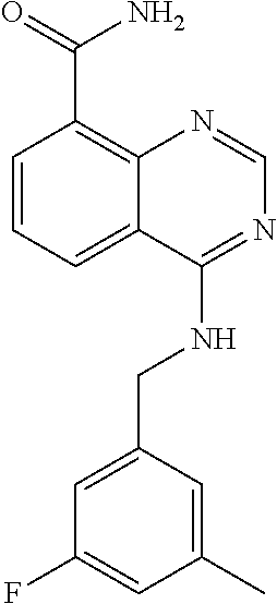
C1=CC=C2C(=C1C(=O)N)N=CN=C2NCC1=CC(F)=CC(C)=C1
